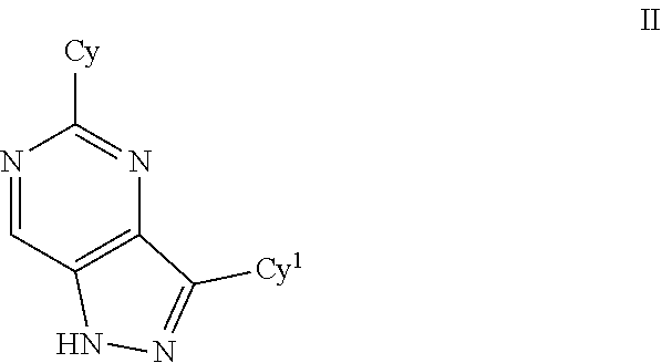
N1N=C([Cy1])C2=C1C=NC([Cy])=N2
